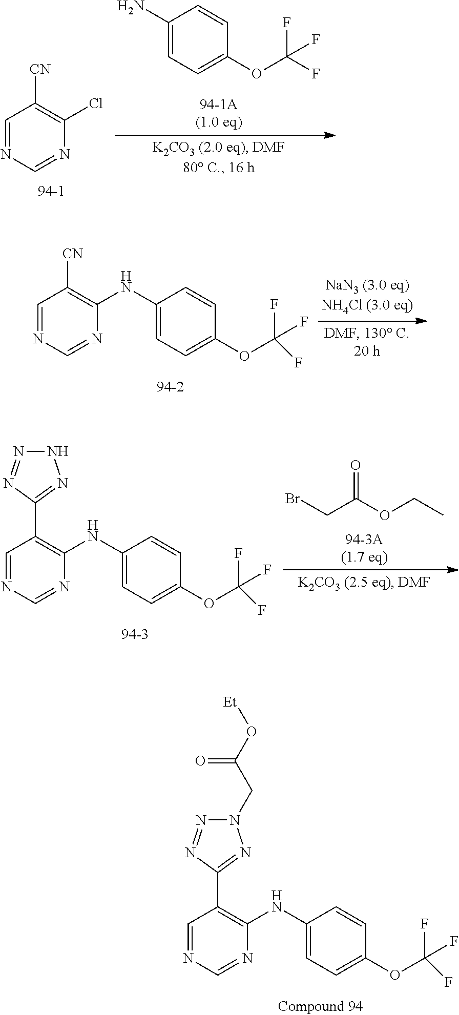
[CN]C1=C(NC2=CC=C(OC(F)(F)F)C=C2)N=CN=C1.N1(CC(=O)O[Et])N=NC(C2=C(NC3=CC=C(OC(F)(F)F)C=C3)N=CN=C2)=N1.NC1=CC=C(OC(F)(F)F)C=C1.[CN]C1=C(Cl)N=CN=C1.O=C(CBr)OCC.N1N=NC(C2=C(NC3=CC=C(OC(F)(F)F)C=C3)N=CN=C2)=N1
